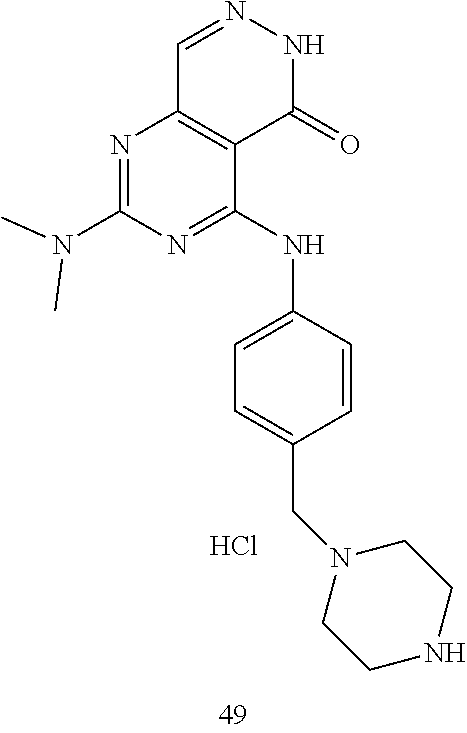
C1=NNC(=O)C2=C1N=C(N(C)C)N=C2NC1=CC=C(CN2CCNCC2)C=C1.Cl
